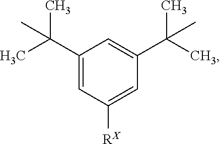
C1(C(C)(C)C)=CC([RX])=CC(C(C)(C)C)=C1
